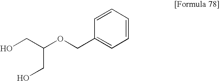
OCC(CO)OCC1=CC=CC=C1
